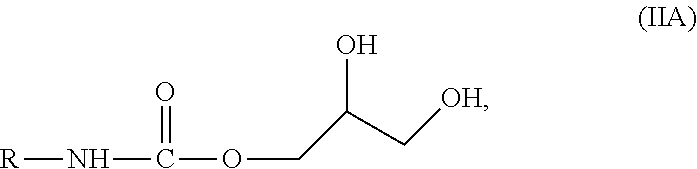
[R]NC(=O)OCC(C[OH])O
